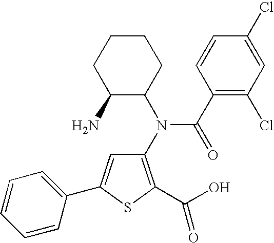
C1(N(C2CCCCC2N)C(C2=C(Cl)C=C(Cl)C=C2)=O)=C(C(O)=O)SC(C2=CC=CC=C2)=C1
